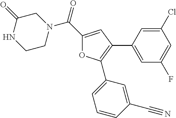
N1(C(C2=CC(C3=CC(F)=CC(Cl)=C3)=C(C3=CC=CC(C#N)=C3)O2)=O)CC(=O)NCC1
